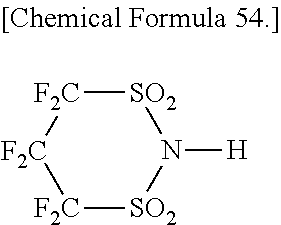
[F2C]1[F2C][F2C][SO2]N([H])[SO2]1
